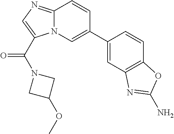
C12=NC=C(C(N3CC(OC)C3)=O)N1C=C(C1=CC3=C(C=C1)OC(N)=N3)C=C2
